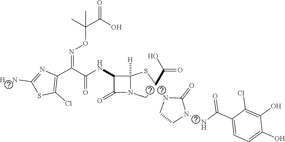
C(=O)(NC1C(=O)N2C1([H])SC(C(O)=O)(N1CCN(NC(C3=CC=C(O)C(O)=C3Cl)=O)C1=O)C2)C(C1=C(Cl)SC([H    N])=N1)=NOC(C(O)=O)(C)C
